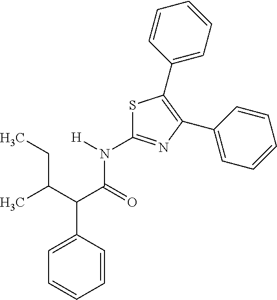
C1=CC(C(C(CC)C)C(N(C2=NC(C3=CC=CC=C3)=C(C3=CC=CC=C3)S2)[H])=O)=CC=C1
